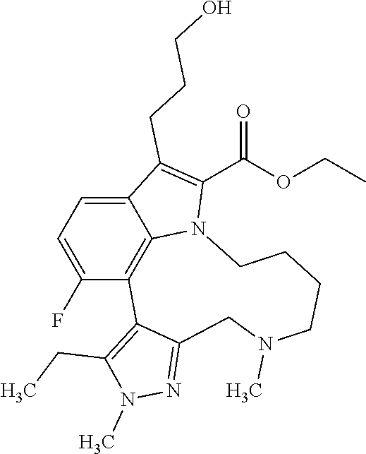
C1=C(F)C2=C3C(=C1)C(CCCO)=C(C(OCC)=O)N3CCCCN(C)CC1=NN(C)C(CC)=C21
